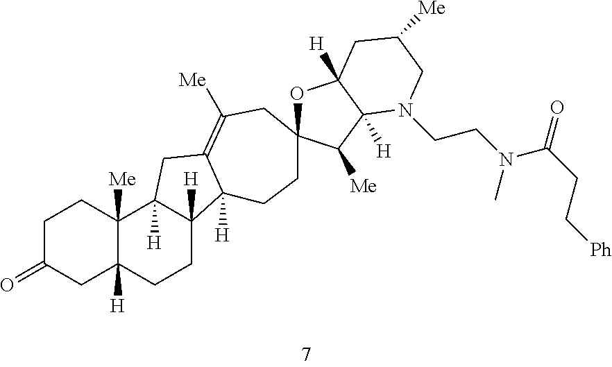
C1C(=O)CC2([H])C([Me])(C1)C1([H])C([H])(CC2)C2([H])C(=C([Me])CC3(CC2)OC2([H])C([H])(C3[Me])N(CCN(C)C(=O)CC[Ph])CC([Me])C2)C1
